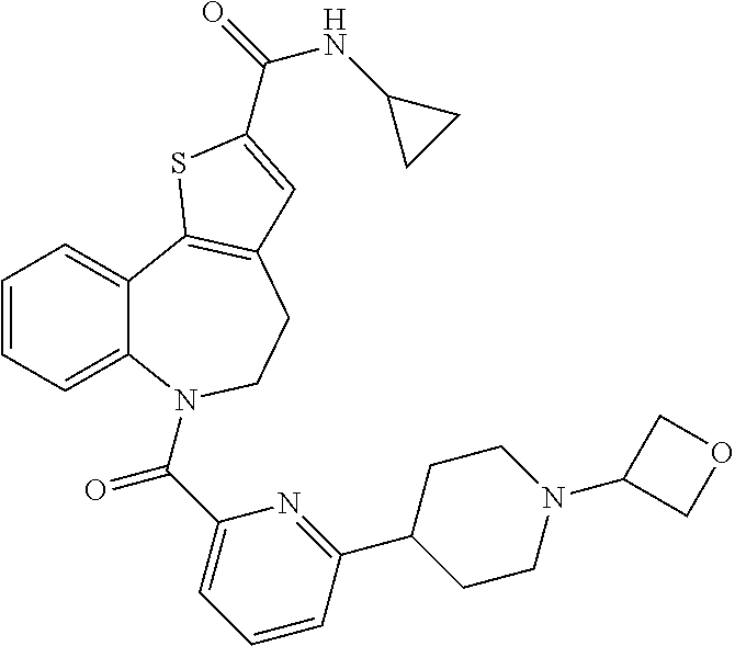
C1=CC=C2C(=C1)C1=C(CCN2C(C2=CC=CC(C3CCN(C4COC4)CC3)=N2)=O)C=C(C(=O)NC2CC2)S1
